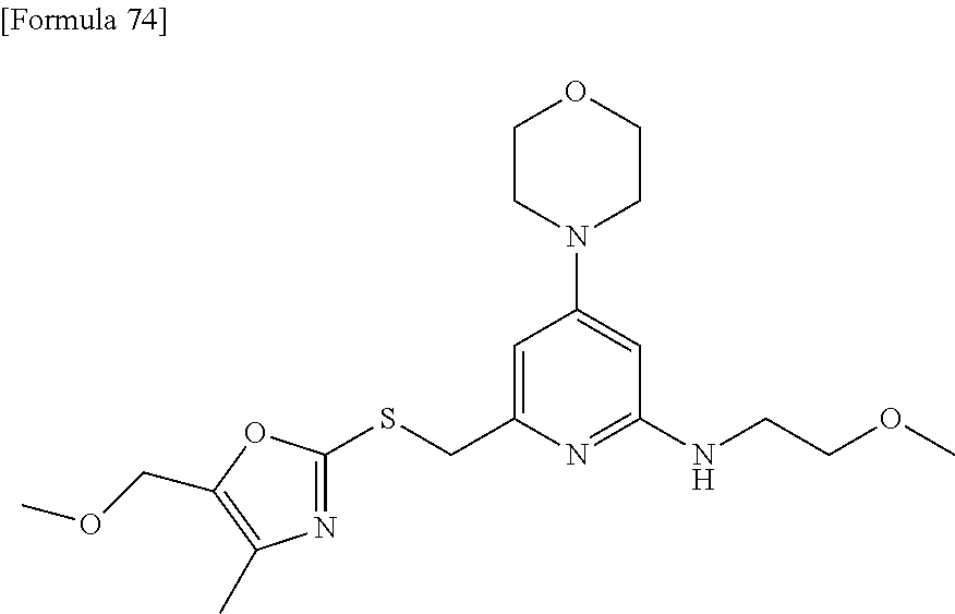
C1=C(CSC2=NC(C)=C(COC)O2)N=C(NCCOC)C=C1N1CCOCC1
